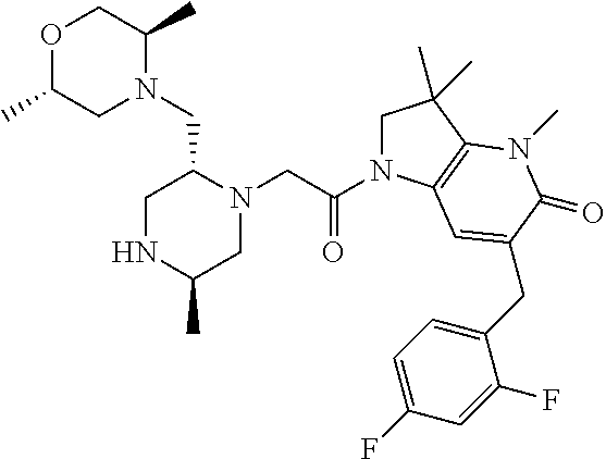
O1C(C)CN(CC2CNC(C)CN2CC(N2CC(C)(C)C3=C2C=C(CC2=CC=C(F)C=C2F)C(=O)N3C)=O)C(C)C1
